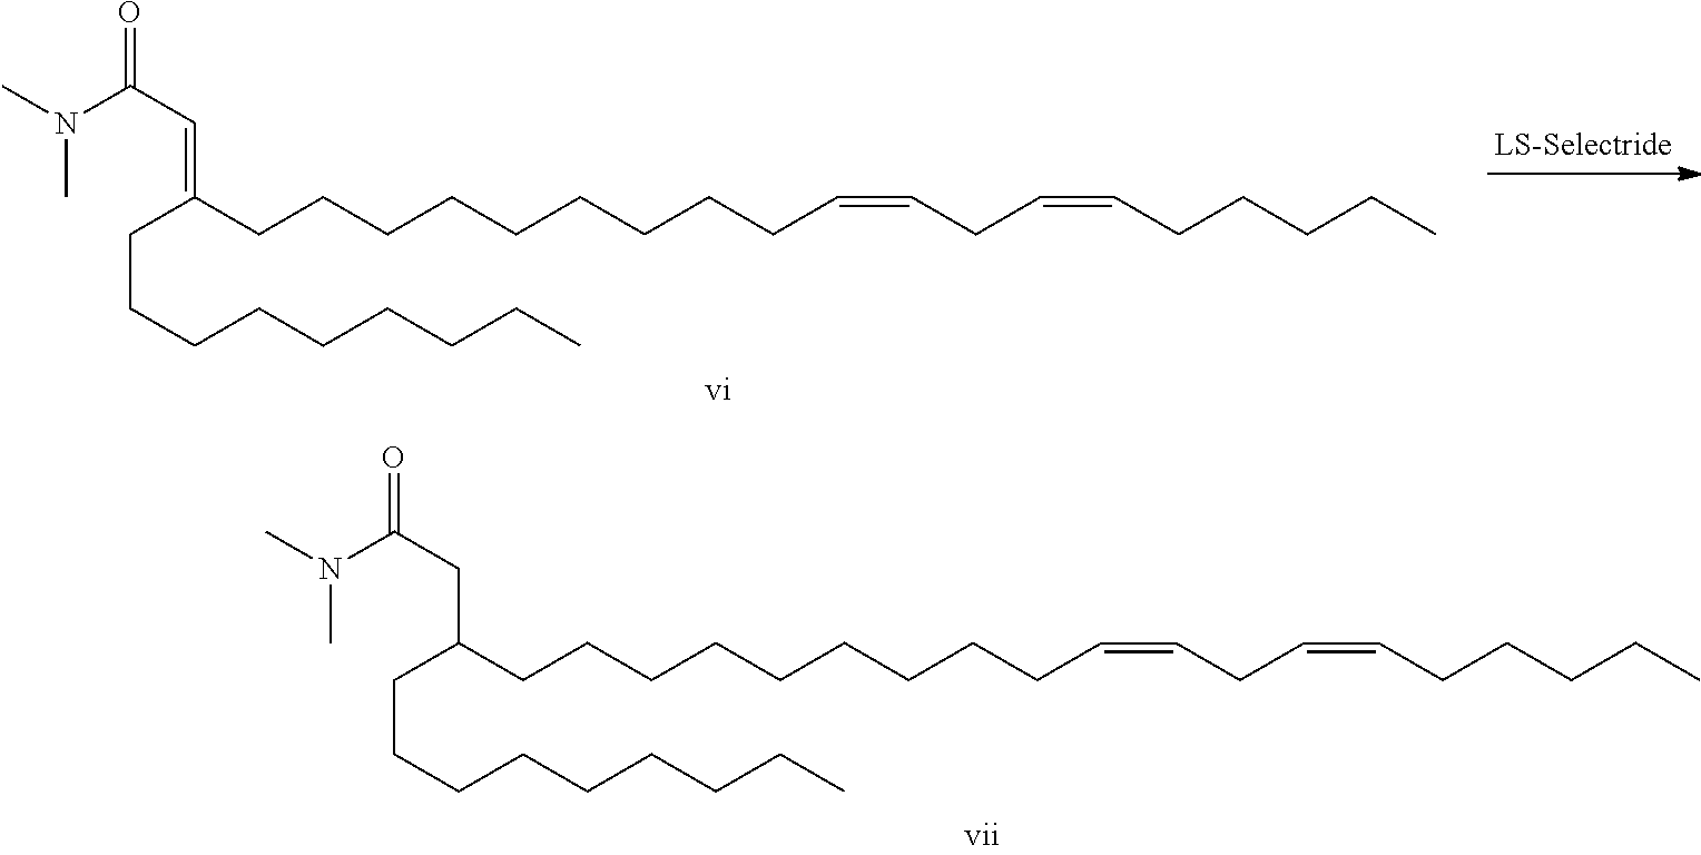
C(=C(CCCCCCCCCC=CCC=CCCCCC)CCCCCCCCC)C(=O)N(C)C.C(C(CCCCCCCCCC=CCC=CCCCCC)CCCCCCCCC)C(=O)N(C)C
